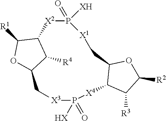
O1C2C(C([R3])C1[R2])[X4]P(=O)([HX])[X3]CC1OC([R1])C(C1[R4])[X2]P(=O)([XH])[X1]C2
